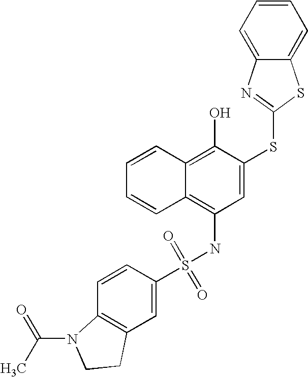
C1=CC=CC2=C(O)C(SC3=NC4=CC=CC=C4S3)=CC(NS(C3=CC4=C(C=C3)N(C(C)=O)CC4)(=O)=O)=C12
